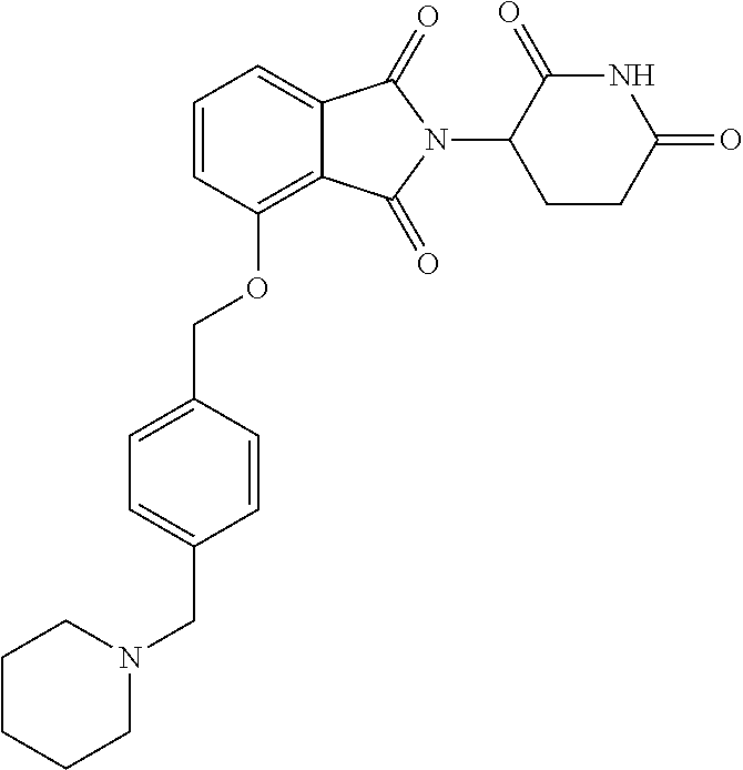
C12=CC=CC(OCC3=CC=C(CN4CCCCC4)C=C3)=C1C(=O)N(C1C(=O)NC(=O)CC1)C2=O
